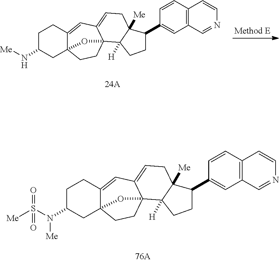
C1C(N[Me])CC23C(=CC4=CCC5([Me])C([H])(C4(CC2)O3)CCC5C2=CC3=C(C=C2)C=CN=C3)C1.C1C(N(S([Me])(=O)=O)[Me])CC23C(=CC4=CCC5([Me])C([H])(C4(CC2)O3)CCC5C2=CC3=C(C=C2)C=CN=C3)C1
